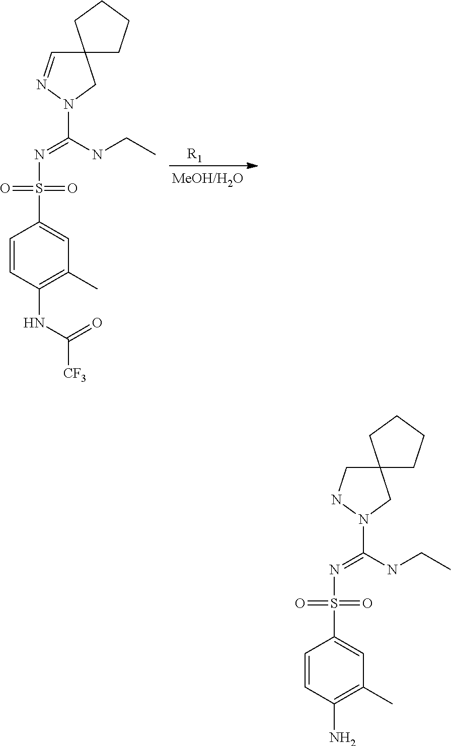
C12(C=NN(C(=NS(=O)(=O)C3=CC(C)=C(NC([CF3])=O)C=C3)NCC)C1)CCCC2.[R1].C12(CNN(C(=NS(=O)(=O)C3=CC(C)=C(N)C=C3)NCC)C1)CCCC2
